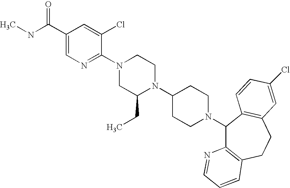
C1(N2CCC(N3C(CC)CN(C4=NC=C(C(NC)=O)C=C4Cl)CC3)CC2)C2=C(CCC3=C1C=CC(Cl)=C3)C=CC=N2
